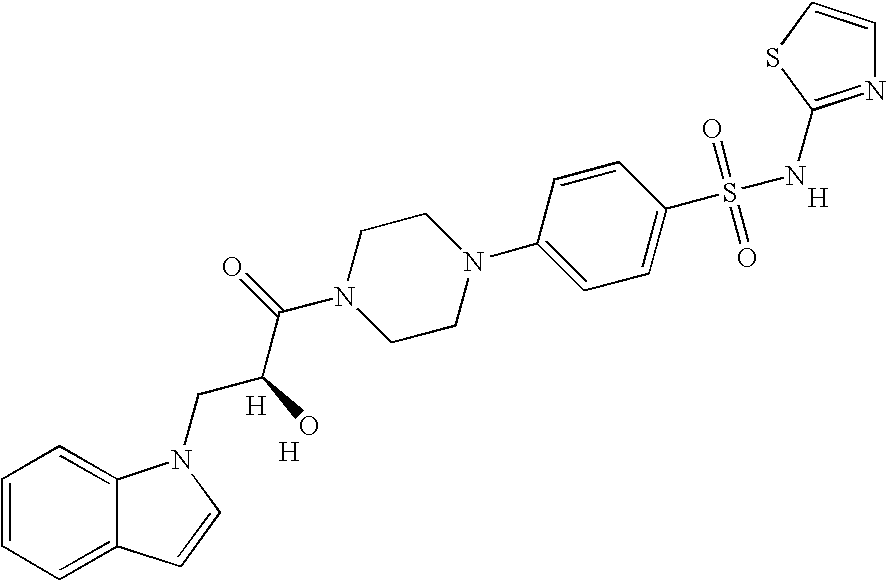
C1=CC=C2C(=C1)N(CC(C(=O)N1CCN(C3=CC=C(S(=O)(=O)NC4=NC=CS4)C=C3)CC1)O)C=C2.[H].[H].[H]
